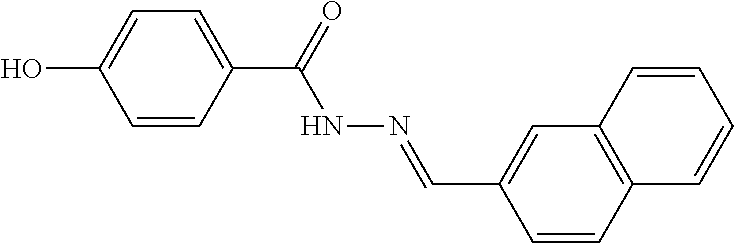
C1(C(=O)NN=CC2=CC3=C(C=C2)C=CC=C3)=CC=C(O)C=C1
